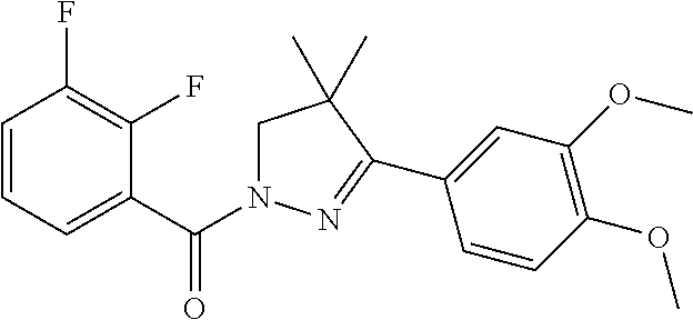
C1=CC=C(C(N2CC(C)(C)C(C3=CC(OC)=C(OC)C=C3)=N2)=O)C(F)=C1F
